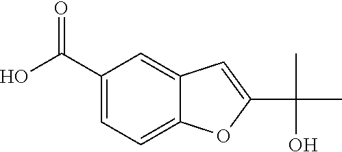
C1=C(C(O)=O)C=C2C(=C1)OC(C(O)(C)C)=C2
